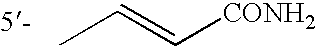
[CONH2]C=CC
